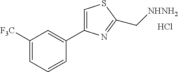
C1([F3C])=CC=CC(C2=CSC(C[NHNH2])=N2)=C1.Cl
